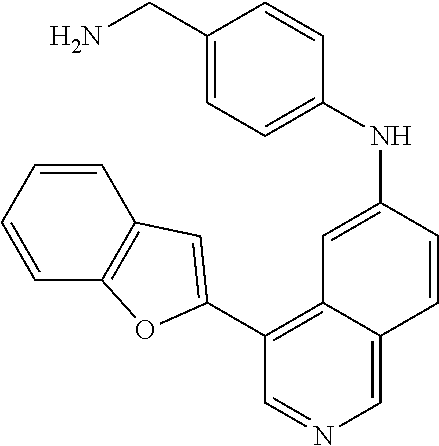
C1=CC=CC2=C1C=C(C1=C3C(=CN=C1)C=CC(NC1=CC=C(CN)C=C1)=C3)O2
